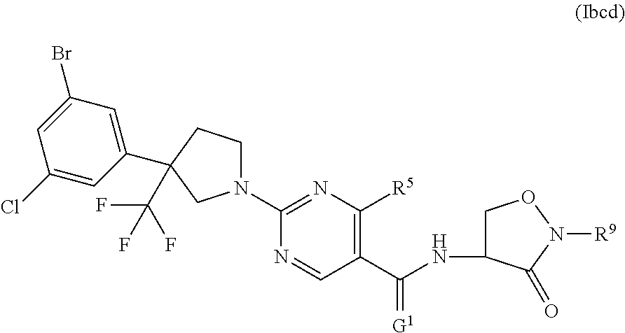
C1=C(Br)C=C(C2(C(F)(F)F)CCN(C3=NC([R5])=C(C(NC4CON([R9])C4=O)=[G1])C=N3)C2)C=C1Cl
